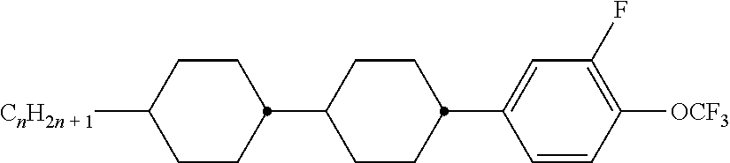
C1CC(C2CCC(C3=CC(F)=C([OCF3])C=C3)CC2)CCC1[CnH2n + 1]
